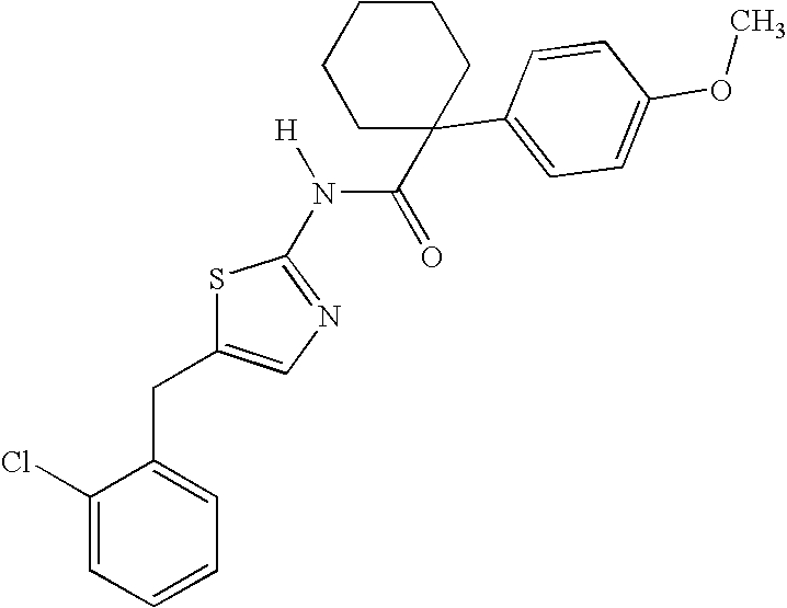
C1(Cl)=CC=CC=C1CC1=CN=C(N([H])C(=O)C2(C3=CC=C(OC)C=C3)CCCCC2)S1
